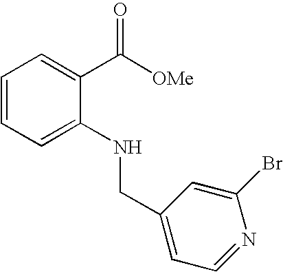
C1=CC=C(NCC2=CC=NC(Br)=C2)C(C([OMe])=O)=C1
